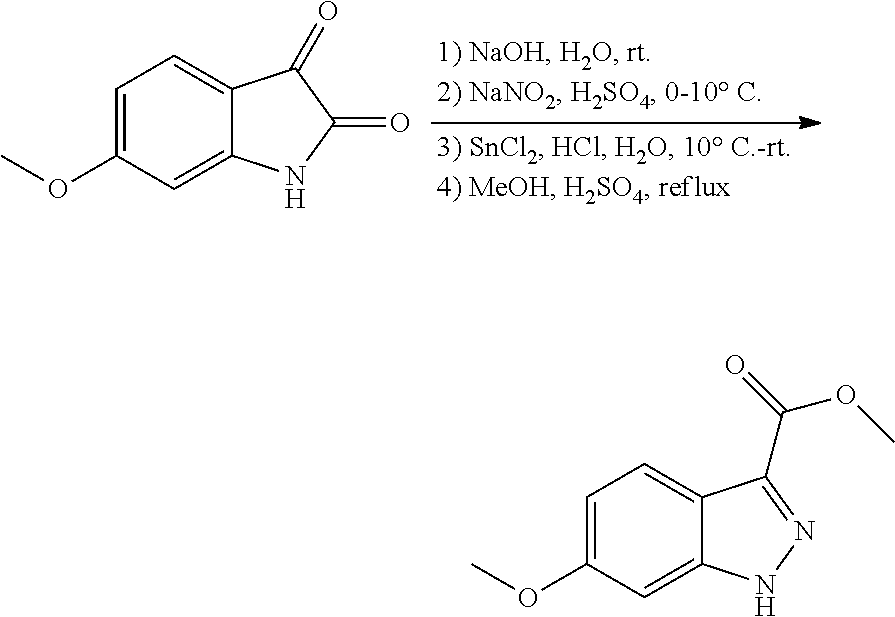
C1=C(OC)C=C2C(=C1)C(=O)C(=O)N2.C1=C(OC)C=C2C(=C1)C(C(OC)=O)=NN2
